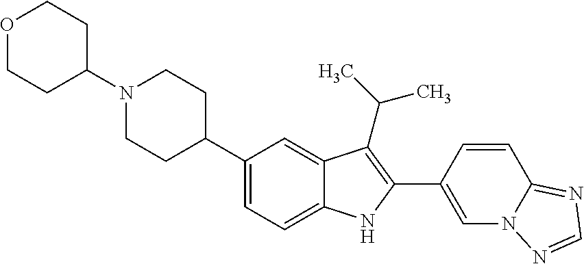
C1(C2CCN(C3CCOCC3)CC2)=CC=C2C(=C1)C(C(C)C)=C(C1=CN3C(=NC=N3)C=C1)N2
